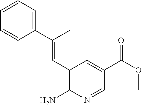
C1(C(C)=CC2=C(N)N=CC(C(OC)=O)=C2)=CC=CC=C1
